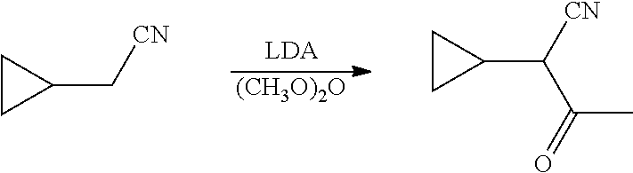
[(CH3O)2O].C1CC1C[CN].C1CC1C([CN])C(=O)C
